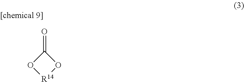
C1(=O)O[R14]O1
